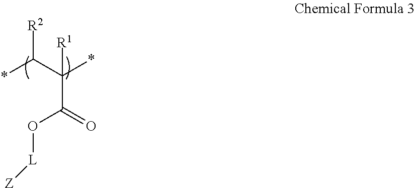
*C(C(*)([R1])C(O[L][Z])=O)[R2]
